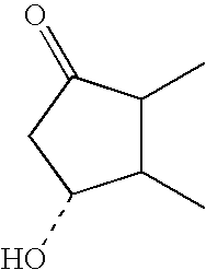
C1(C)C(C)C(=O)CC1O
